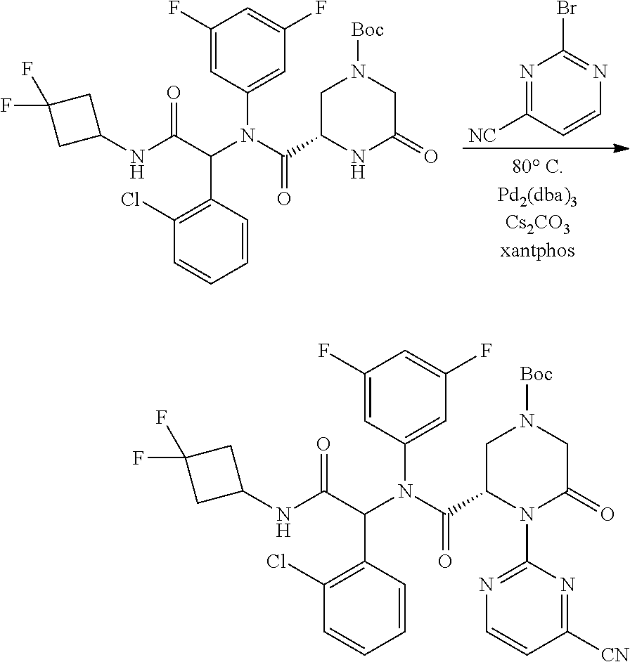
N1=C([NC])C=CN=C1Br.C1(C(N(C(C(NC2CC(F)(F)C2)=O)C2=C(Cl)C=CC=C2)C2=CC(F)=CC(F)=C2)=O)NC(=O)CN([Boc])C1.C1(C(N(C(C(NC2CC(F)(F)C2)=O)C2=C(Cl)C=CC=C2)C2=CC(F)=CC(F)=C2)=O)N(C2=NC=CC([CN])=N2)C(=O)CN([Boc])C1
